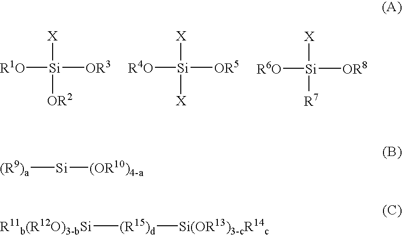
[Si]([OR3])([R1O])([X])[OR2].[Si]([OR5])([R4O])([X])[X].[Si]([OR8])([R6O])([X])[R7].[(R9)a][Si][(OR10)4-a].[R11b(R12O)3-bSi][(R15)d][Si(OR13)3-cR14c]
